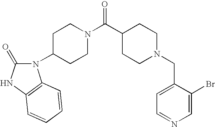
C1=NC=C(Br)C(CN2CCC(C(N3CCC(N4C(=O)NC5=C4C=CC=C5)CC3)=O)CC2)=C1
